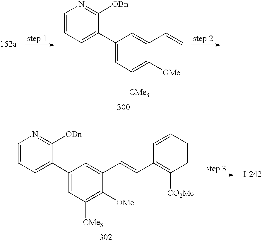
C1=CC=C(C2=CC([CMe3])=C([OMe])C(C=C)=C2)C([OBn])=N1.C1=CC=C(C2=CC([CMe3])=C([OMe])C(C=CC3=C([CO2Me])C=CC=C3)=C2)C([OBn])=N1
